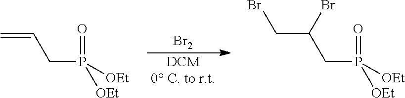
C=CCP([OEt])([OEt])=O.C(C(CP([OEt])([OEt])=O)Br)Br.[Br2].[DCM0 C. to r.t]
